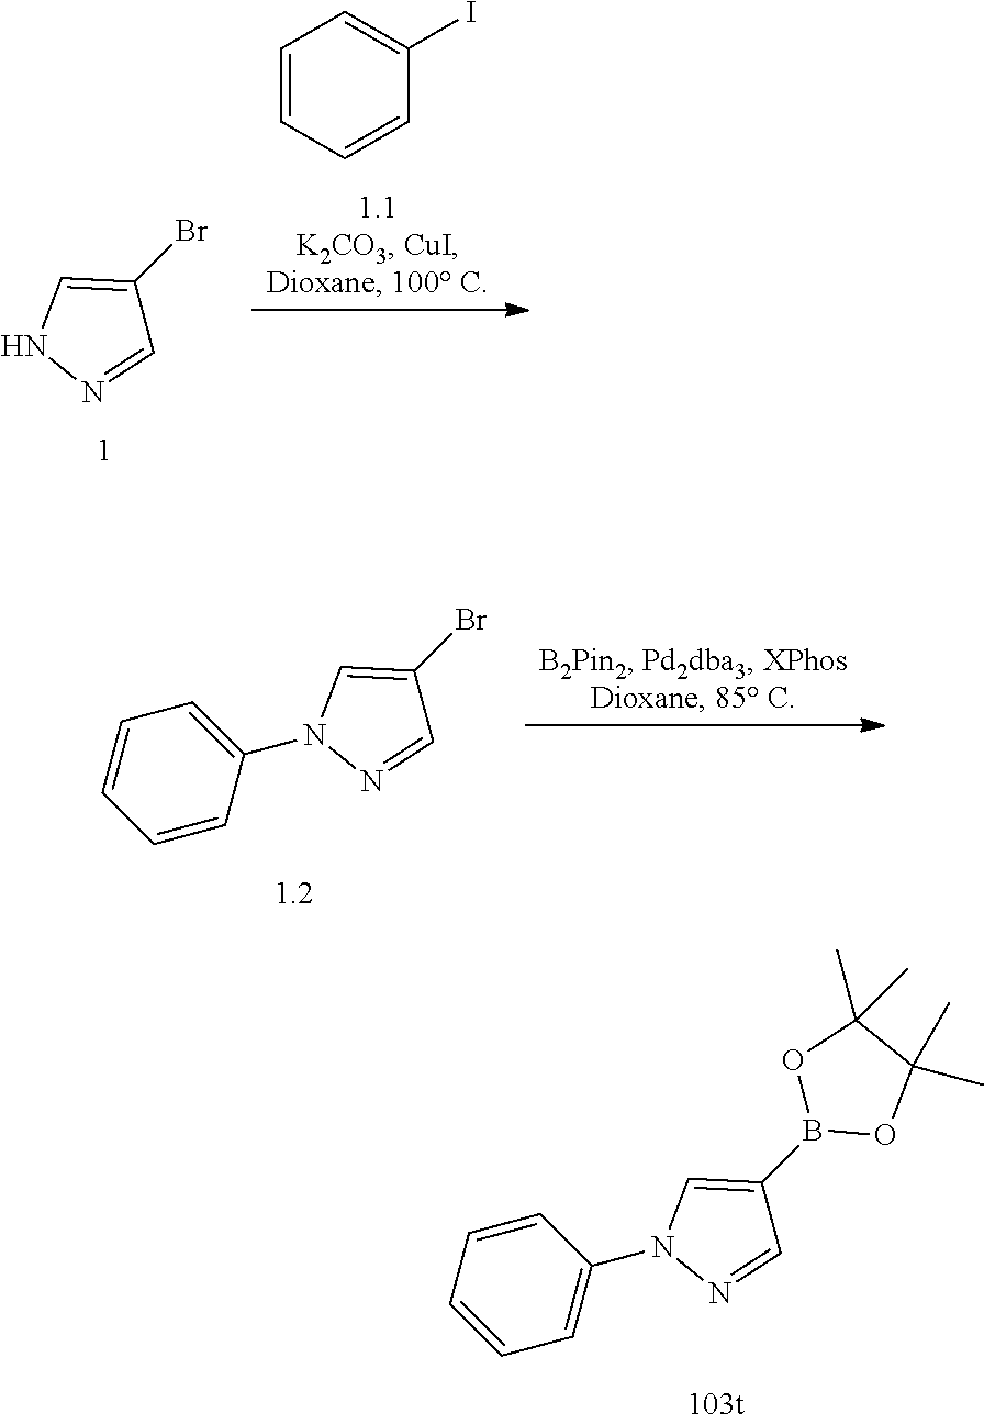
C1(B2OC(C)(C)C(C)(C)O2)=CN(C2=CC=CC=C2)N=C1.C1(Br)=CNN=C1.C1=CC=CC(I)=C1.C1(Br)=CN(C2=CC=CC=C2)N=C1
